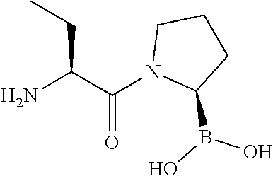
NC(C(N1C(B(O)O)CCC1)=O)CC
